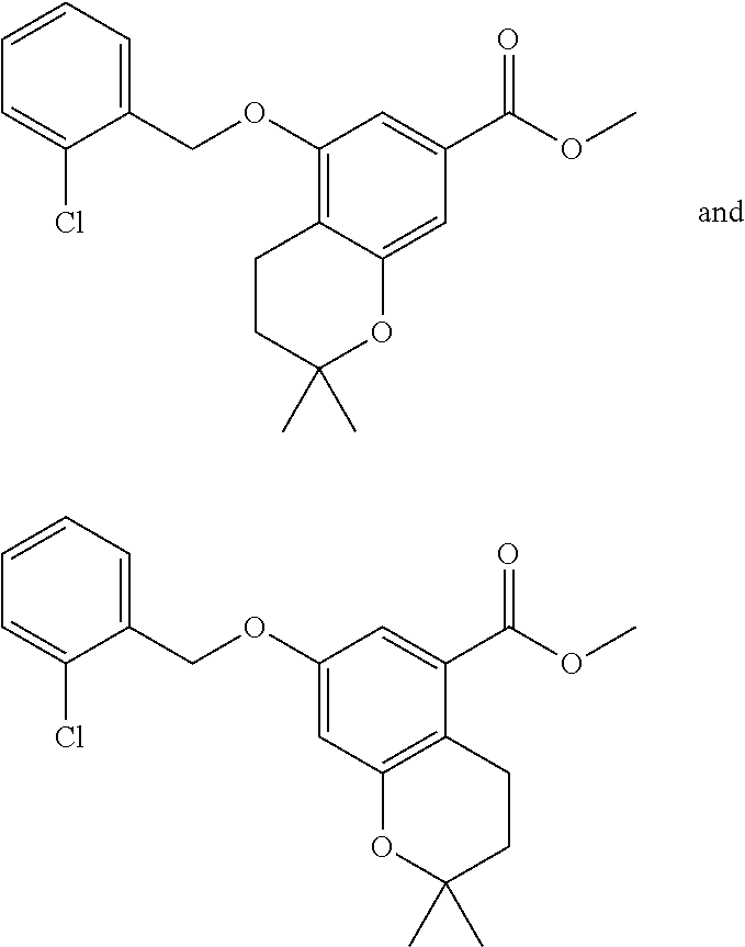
C1(COC2=C3C(=CC(C(OC)=O)=C2)OC(C)(C)CC3)=CC=CC=C1Cl.C1(COC2=CC3=C(C(C(OC)=O)=C2)CCC(C)(C)O3)=CC=CC=C1Cl
